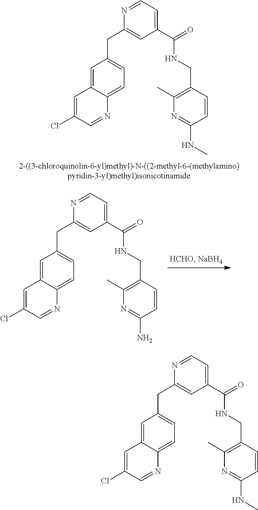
C1(CNC(C2=CC=NC(CC3=CC=C4C(=C3)C=C(Cl)C=N4)=C2)=O)=C(C)N=C(NC)C=C1.C1=NC(CC2=CC=C3C(=C2)C=C(Cl)C=N3)=CC(C(=O)NCC2=C(C)N=C(N)C=C2)=C1.C1(CNC(C2=CC=NC(CC3=CC=C4C(=C3)C=C(Cl)C=N4)=C2)=O)=C(C)N=C(NC)C=C1
